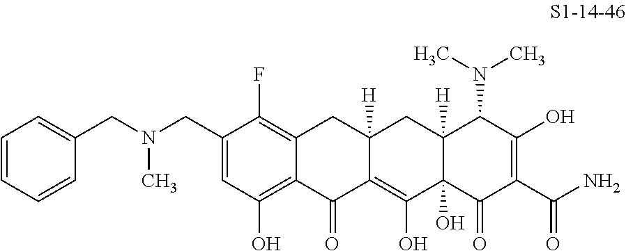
C1(CN(CC2=CC=CC=C2)C)=CC(O)=C2C(=C1F)CC1([H])C(=C(O)C3(O)C([H])(C1)C(N(C)C)C(O)=C(C(N)=O)C3=O)C2=O
